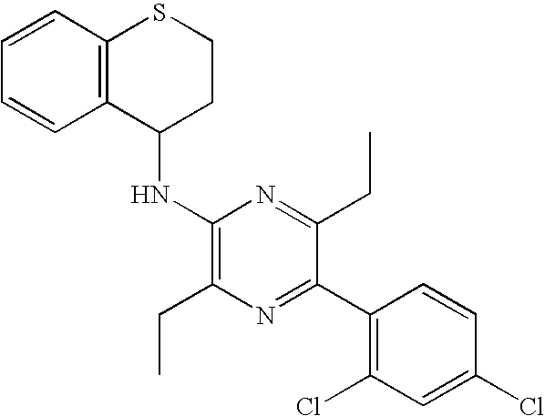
C1(Cl)=CC(Cl)=C(C2=NC(CC)=C(NC3C4=C(SCC3)C=CC=C4)N=C2CC)C=C1
